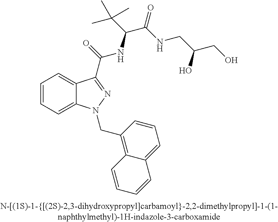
C1=CC=C2C(=C1)C(C(=O)NC(C(=O)NCC(CO)O)C(C)(C)C)=NN2CC1=C2C(=CC=C1)C=CC=C2
